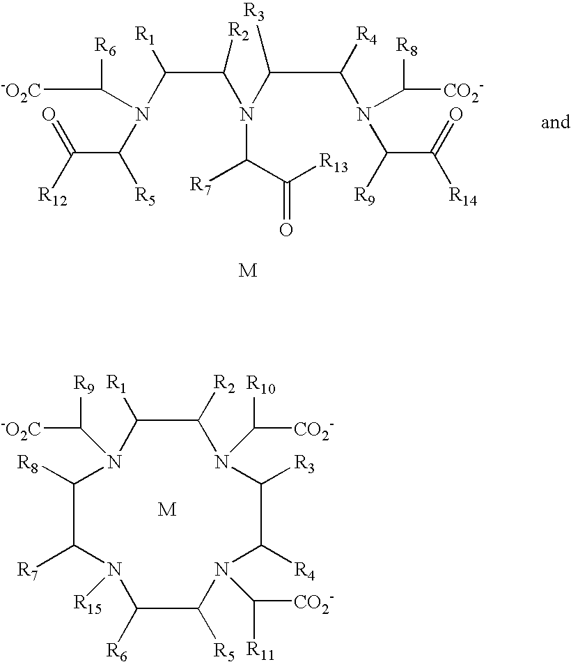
[-O2C]C([R6])N(C(C([R2])N(C([R7])C([R13])=O)C(C([R4])N(C([R9])C([R14])=O)C([R8])[CO2-])[R3])[R1])C([R5])C(=O)[R12].C1([R1])C([R2])N(C([R10])[CO2-])C([R3])C([R4])N(C([R11])[CO2-])C([R5])C([R6])N([R15])C([R7])C([R8])N1C([-O2C])[R9]
